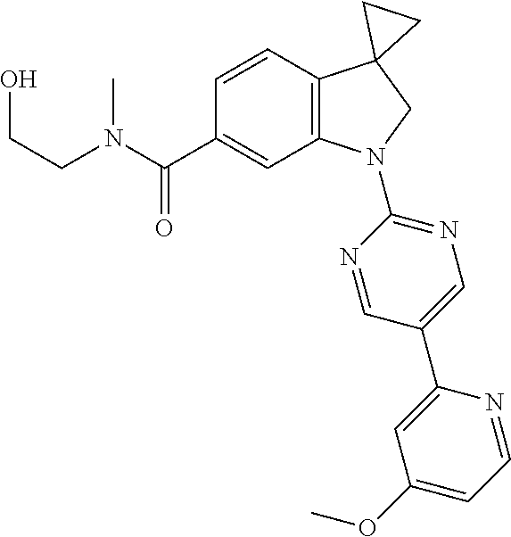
N(C(C1=CC2=C(C=C1)C1(CN2C2=NC=C(C3=CC(OC)=CC=N3)C=N2)CC1)=O)(C)CCO
